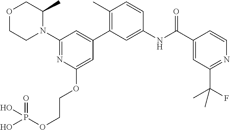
O1CCN(C2=NC(OCCOP(=O)(O)O)=CC(C3=C(C)C=CC(NC(C4=CC(C(C)(C)F)=NC=C4)=O)=C3)=C2)C(C)C1
